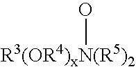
[R3(OR4)xN(R5)2]O
